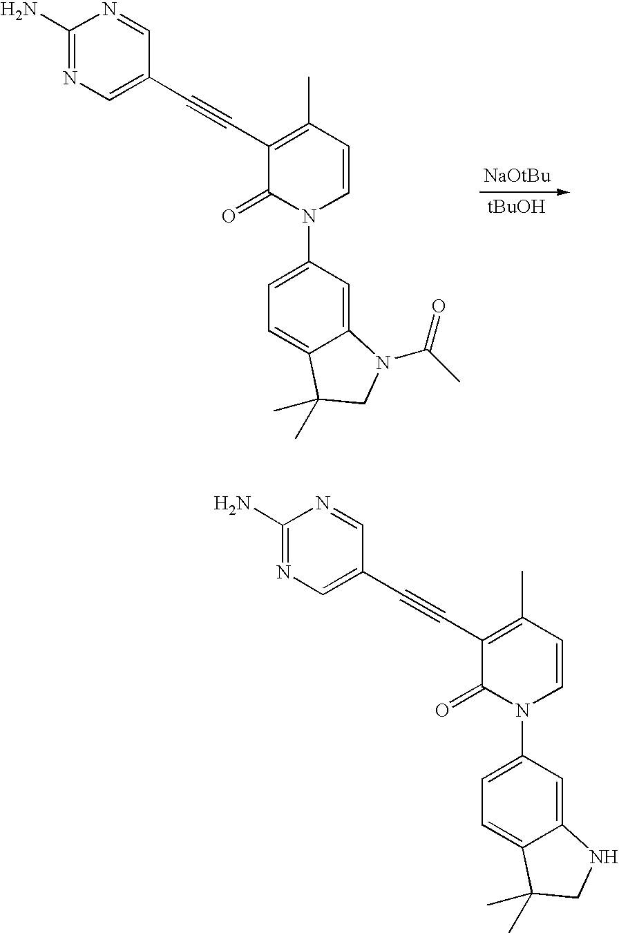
C1(N)=NC=C(C#CC2=C(C)C=CN(C3=CC=C4C(=C3)N(C(=O)C)CC4(C)C)C2=O)C=N1.C1(N)=NC=C(C#CC2=C(C)C=CN(C3=CC=C4C(=C3)NCC4(C)C)C2=O)C=N1
